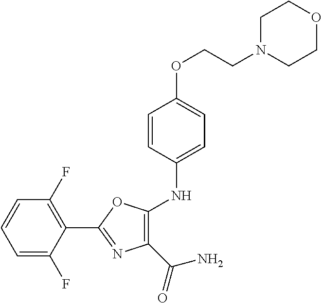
C1(C2=NC(C(N)=O)=C(NC3=CC=C(OCCN4CCOCC4)C=C3)O2)=C(F)C=CC=C1F
